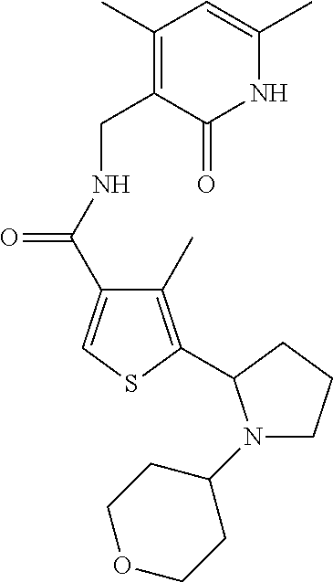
C(NCC1=C(C)C=C(C)NC1=O)(=O)C1=CSC(C2N(C3CCOCC3)CCC2)=C1C
